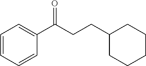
C1=CC=CC(C(CCC2CCCCC2)=O)=C1
